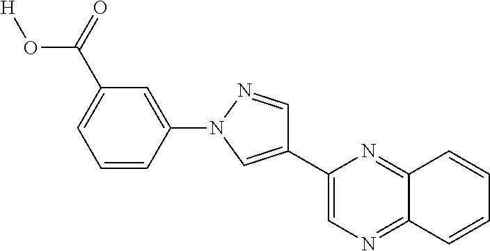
C12=NC(C3=CN(C4=CC(C(=O)O[H])=CC=C4)N=C3)=CN=C1C=CC=C2
